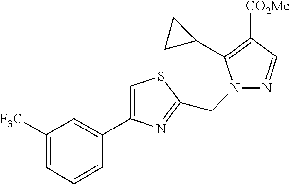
C1([F3C])=CC=CC(C2=CSC(CN3N=CC([CO2Me])=C3C3CC3)=N2)=C1
